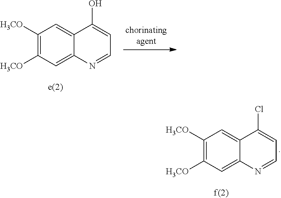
C1([H3CO])=C([H3CO])C=C2C(=C1)C(Cl)=CC=N2.C1([H3CO])=C([H3CO])C=C2C(=C1)C(O)=CC=N2
